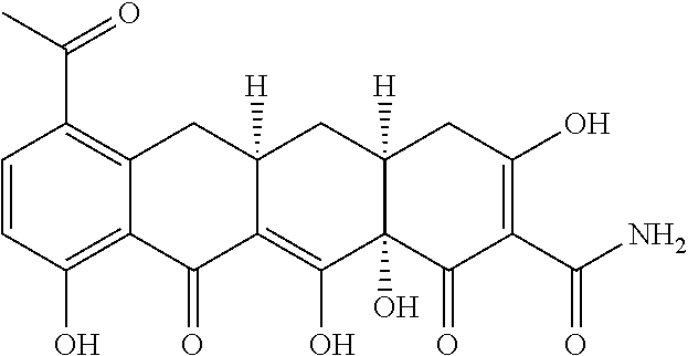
C1=CC(O)=C2C(=C1C(C)=O)CC1([H])C(=C(O)C3(O)C([H])(C1)CC(O)=C(C(N)=O)C3=O)C2=O
